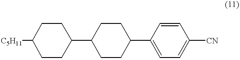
[C5H11]C1CCC(C2CCC(C3=CC=C([CN])C=C3)CC2)CC1
